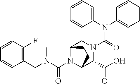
N(C(=O)N1CC2N(C(N(C)CC3=C(F)C=CC=C3)=O)C(C1C(O)=O)CC2)(C1=CC=CC=C1)C1=CC=CC=C1
